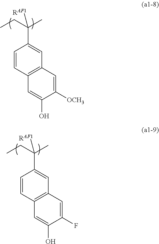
C1=CC2=C(C=C1C(CC)(C)[RAF1])C=C([OCH3])C(O)=C2.C1=CC2=C(C=C1C(CC)(C)[RAF1])C=C(F)C(O)=C2
